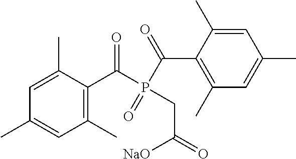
C1(C)=CC(C)=CC(C)=C1C(P(C(C1=C(C)C=C(C)C=C1C)=O)(=O)CC(=O)[NaO])=O
